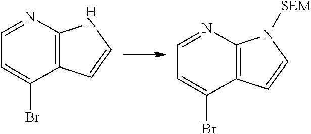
C1=NC2=C(C(Br)=C1)C=CN2.C1=NC2=C(C(Br)=C1)C=CN2[SEM]
